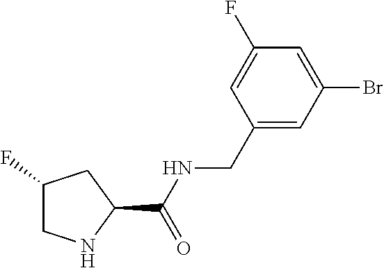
C1(F)CNC(C(NCC2=CC(Br)=CC(F)=C2)=O)C1
